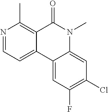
N1=CC=C2C(=C1C)C(=O)N(C)C1=CC(Cl)=C(F)C=C21
